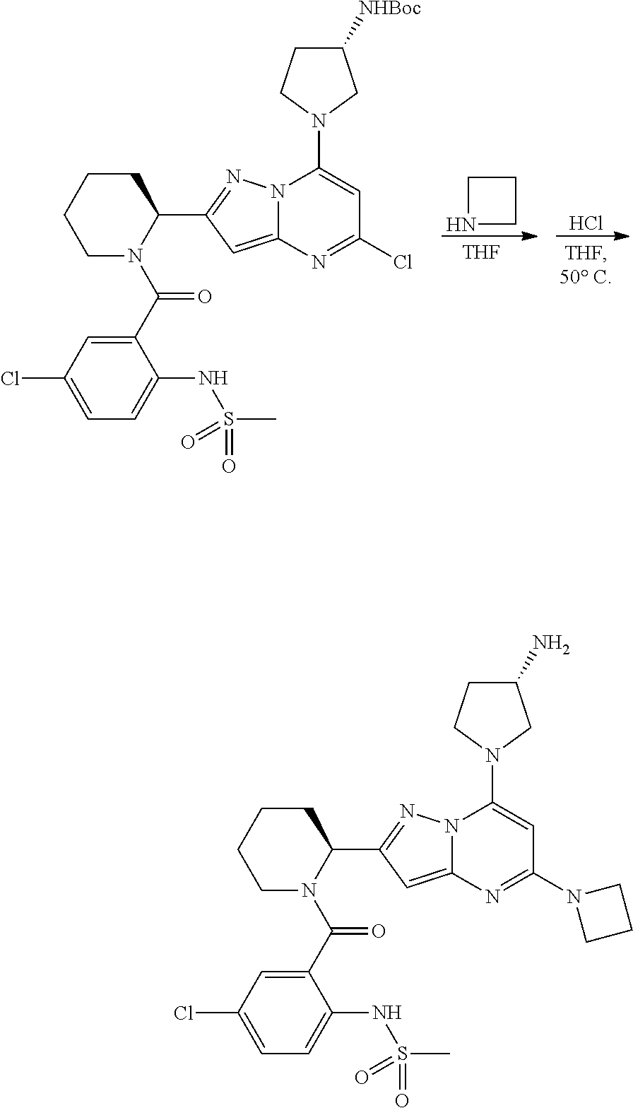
C1NCC1.Cl.C1CCCN(C(C2=CC(Cl)=CC=C2NS(=O)(=O)C)=O)C1C1=NN2C(=C1)N=C(Cl)C=C2N1CC([NHBoc])CC1.[THF].C1CCCN(C(C2=CC(Cl)=CC=C2NS(=O)(=O)C)=O)C1C1=NN2C(=C1)N=C(N1CCC1)C=C2N1CC(N)CC1
